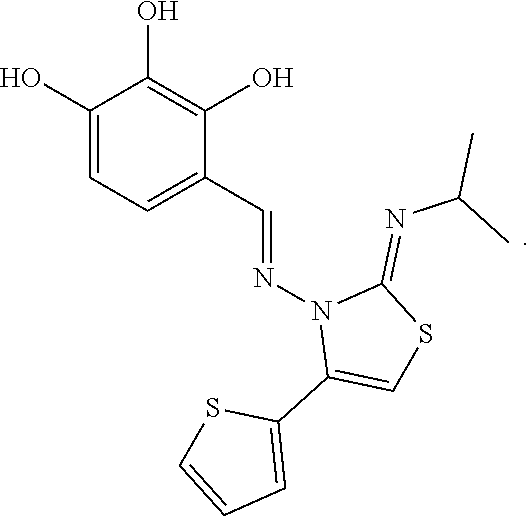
C1(O)=CC=C(C=NN2C(C3=CC=CS3)=CSC2=NC(C)C)C(O)=C1O
